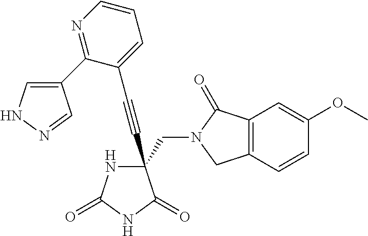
C(#CC1(CN2C(=O)C3=C(C2)C=CC(OC)=C3)NC(=O)NC1=O)C1=CC=CN=C1C1=CNN=C1
